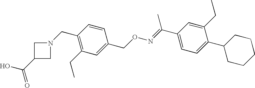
C1(CN2CC(C(O)=O)C2)=C(CC)C=C(CON=C(C2=CC=C(C3CCCCC3)C(CC)=C2)C)C=C1
